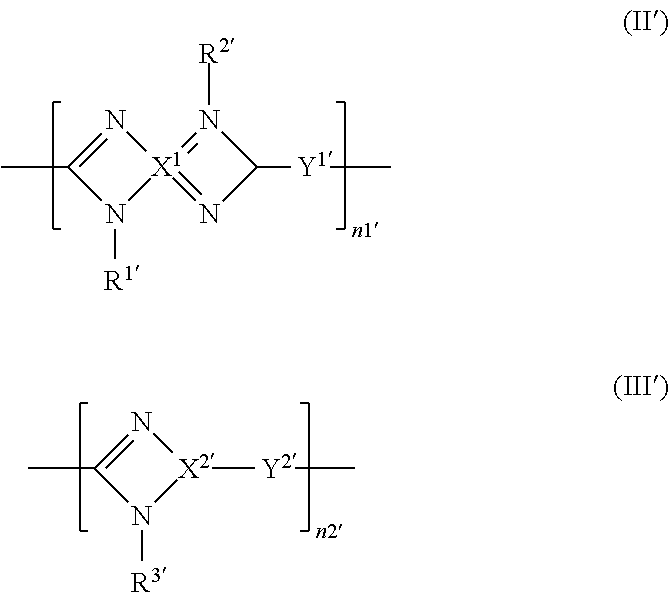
N1=C(C)N([R1])[X1]12=NC([Y1]C)N=2[R2].N1=C(C)N([R3])[X2]1[Y2]C
